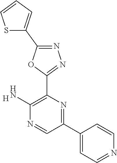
[H].C1(N)=C(C2=NN=C(C3=CC=CS3)O2)N=C(C2=CC=NC=C2)C=N1
